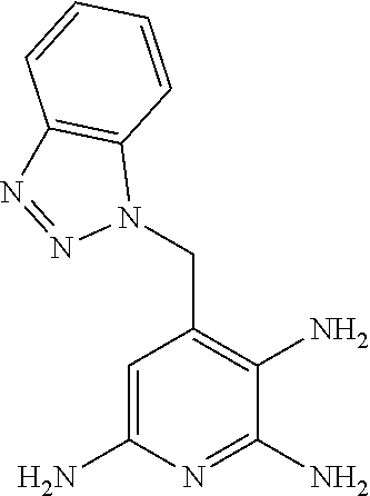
C1=C(N)N=C(N)C(N)=C1CN1C2=C(N=N1)C=CC=C2
